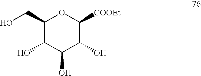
C1(CO)C(O)C(O)C(O)C([COOEt])O1
